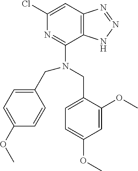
ClC1=CC2=C(C(N(CC3=CC=C(OC)C=C3OC)CC3=CC=C(OC)C=C3)=N1)NN=N2
